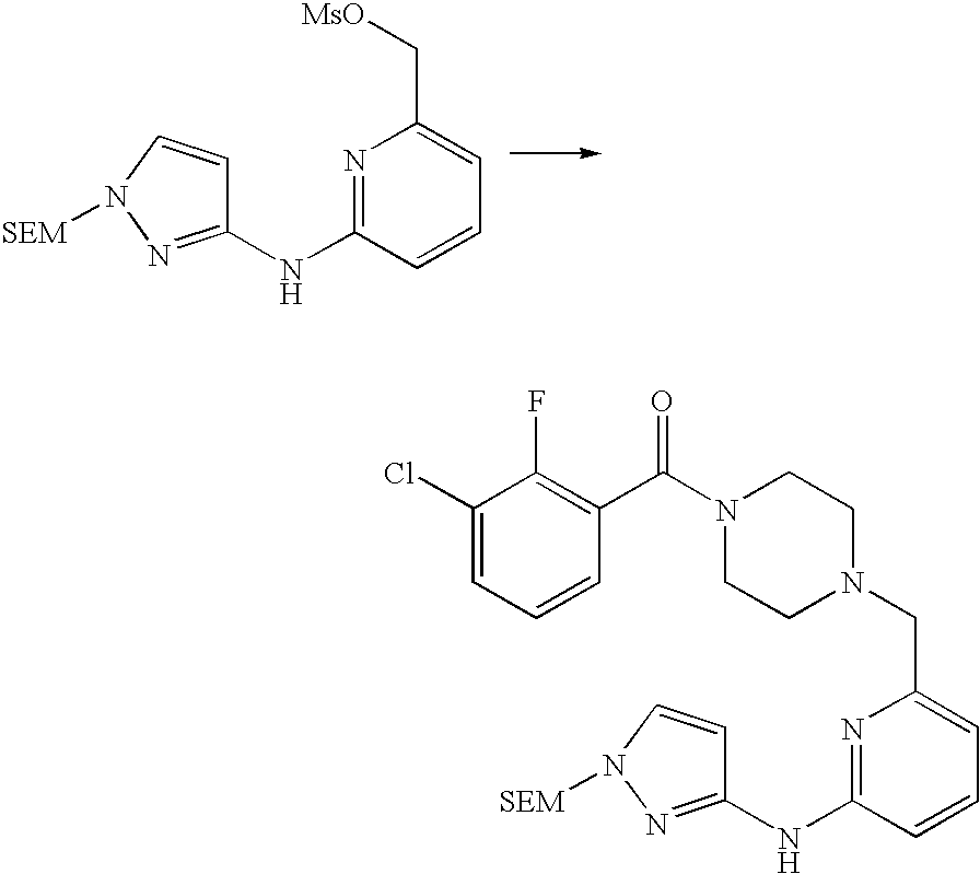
N1=C(NC2=NN([SEM])C=C2)C=CC=C1C[MsO].N1=C(NC2=NN([SEM])C=C2)C=CC=C1CN1CCN(C(C2=C(F)C(Cl)=CC=C2)=O)CC1
